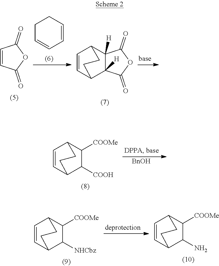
C1C=CC=CC1.C1=CC(=O)OC1=O.C12([H])C([H])(C3C=CC1CC3)C(=O)OC2=O.[BnOH].C1([COOMe])C([COOH])C2C=CC1CC2.C1([COOMe])C([NHCbz])C2C=CC1CC2.C1([COOMe])C(N)C2C=CC1CC2
